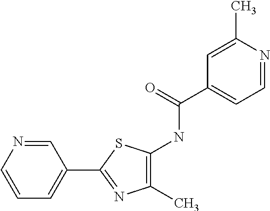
C1(C)=C(NC(=O)C2=CC=NC(C)=C2)SC(C2=CC=CN=C2)=N1
